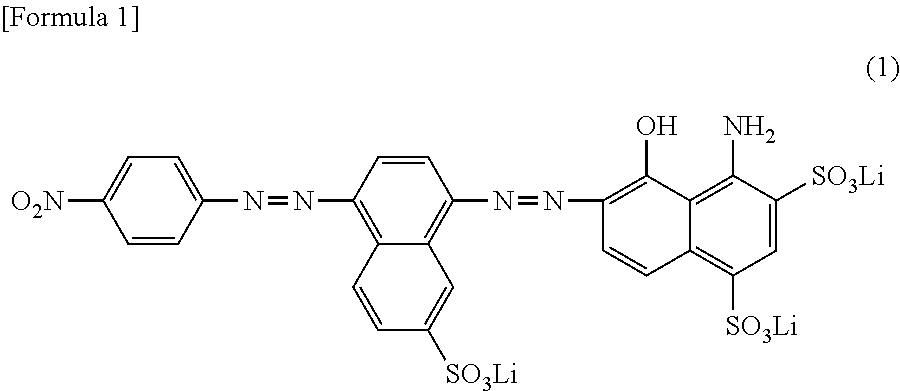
C1=CC(N=NC2=C3C(=C(N=NC4=C(O)C5=C(N)C([SO3Li])=CC([SO3Li])=C5C=C4)C=C2)C=C([SO3Li])C=C3)=CC=C1[O2N]
